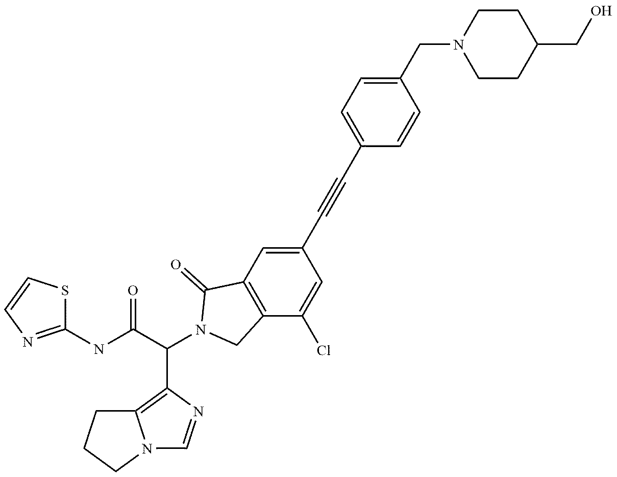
N1(CC2=CC=C(C#CC3=CC4=C(C(Cl)=C3)CN(C(C3=C5N(C=N3)CCC5)C(=O)NC3=NC=CS3)C4=O)C=C2)CCC(CO)CC1
